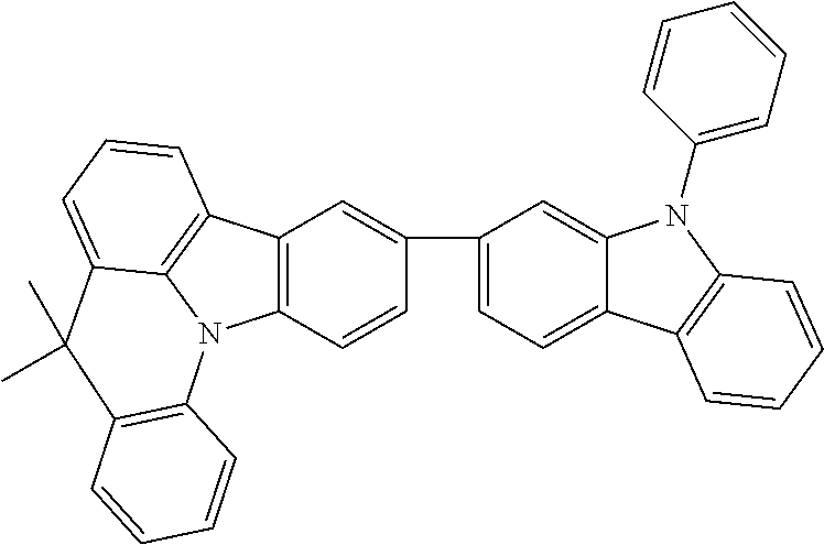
C12=C(C=CC(C3=CC=C4C(=C3)N(C3=CC=CC=C3)C3=C4C=CC=C3)=C1)N1C3=C2C=CC=C3C(C)(C)C2=C1C=CC=C2
